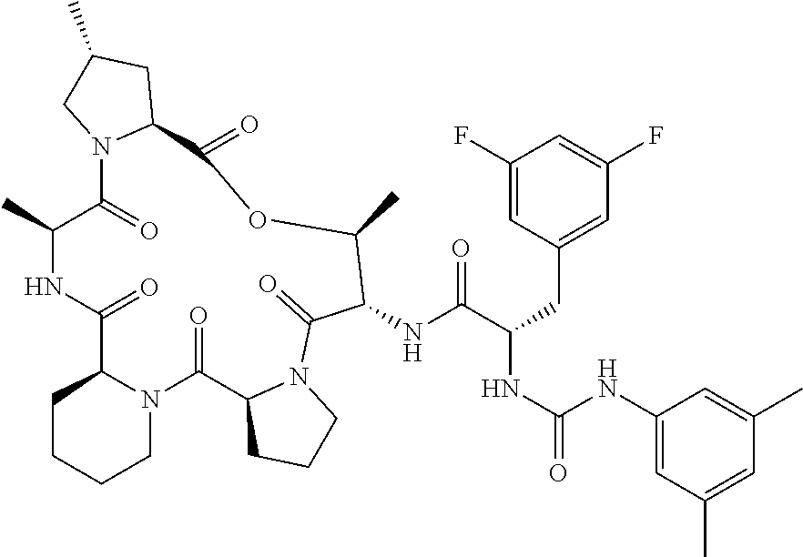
C1CCCN2C1C(=O)NC(C)C(=O)N1C(CC(C)C1)C(=O)OC(C)C(NC(C(CC1=CC(F)=CC(F)=C1)NC(=O)NC1=CC(C)=CC(C)=C1)=O)C(=O)N1C(C2=O)CCC1
